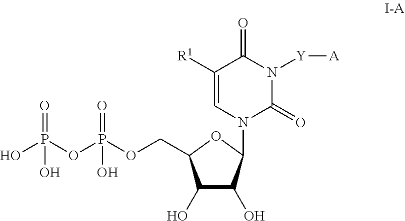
C1(O)C(O)C(N2C=C([R1])C(=O)N([Y][A])C2=O)OC1COP(OP(O)(=O)O)(=O)O
